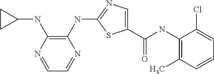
C1(NC(C2=CN=C(NC3=C(NC4CC4)N=CC=N3)S2)=O)=C(C)C=CC=C1Cl
